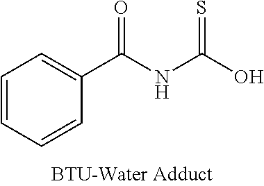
C1=CC=CC(C(NC(=S)O)=O)=C1
